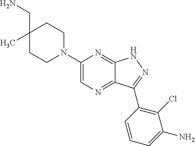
C1(N2CCC(CN)(C)CC2)=CN=C2C(=N1)NN=C2C1=C(Cl)C(N)=CC=C1
